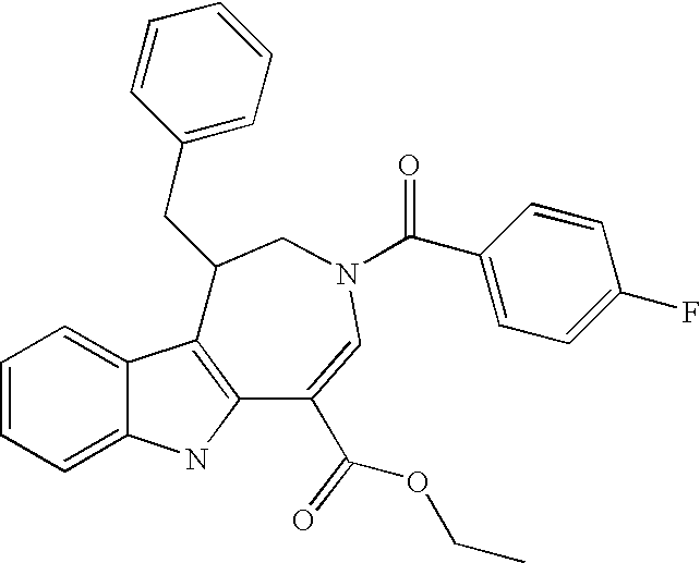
C1=CC=C2C(=C1)C1=C(N2)C(C(OCC)=O)=CN(C(C2=CC=C(F)C=C2)=O)CC1CC1=CC=CC=C1
